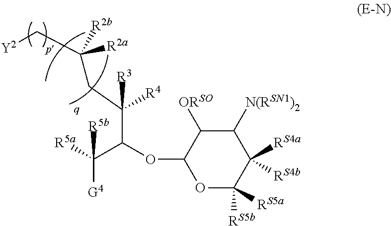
[G4]C(C(OC1OC([RS5b])([RS5a])C([RS4a])([RS4b])C([N(RSN1)2])C1[ORSO])C(CC([R2b])([R2a])C[Y2])([R3])[R4])([R5b])[R5a]
